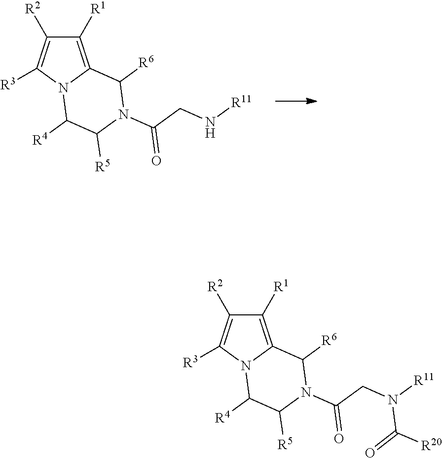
C1([R1])=C2N(C([R3])=C1[R2])C([R4])C([R5])N(C(CN[R11])=O)C2[R6].C1([R1])=C2N(C([R3])=C1[R2])C([R4])C([R5])N(C(CN([R11])C(=O)[R20])=O)C2[R6]
